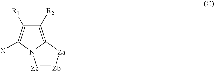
C1([R2])=C2N(C([X])=C1[R1])[Zc]=[Zb][Za]2
